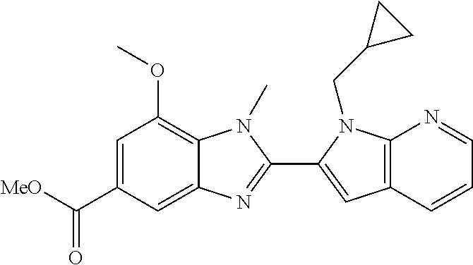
C12=C(C=CC=N1)C=C(C1=NC3=CC(C([MeO])=O)=CC(OC)=C3N1C)N2CC1CC1
